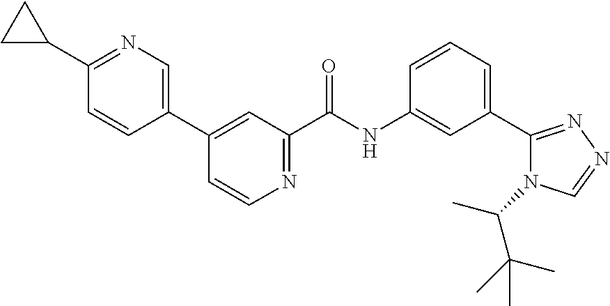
C1(C2=CN=C(C3CC3)C=C2)=CC(C(NC2=CC(C3=NN=CN3C(C)C(C)(C)C)=CC=C2)=O)=NC=C1
